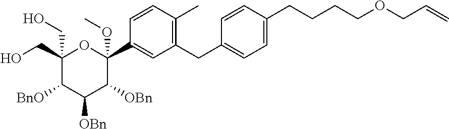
C1=C(CCCCOCC=C)C=CC(CC2=C(C)C=CC(C3(OC)OC(CO)(CO)C([BnO])C([OBn])C3[OBn])=C2)=C1
